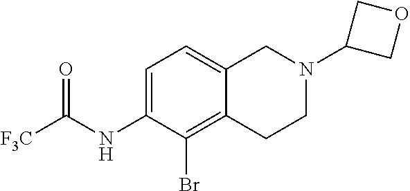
C1=C(NC([F3C])=O)C(Br)=C2C(=C1)CN(C1COC1)CC2
